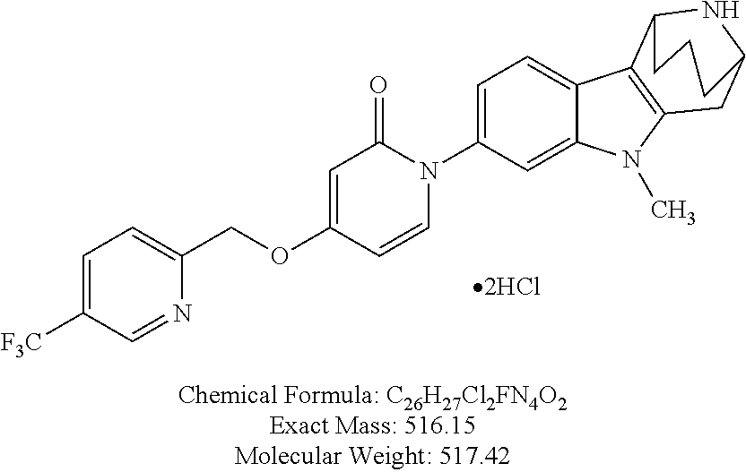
C1=C([F3C])C=NC(COC2=CC(=O)N(C3=CC=C4C(=C3)N(C)C3=C4C4NC(C3)CCC4)C=C2)=C1
